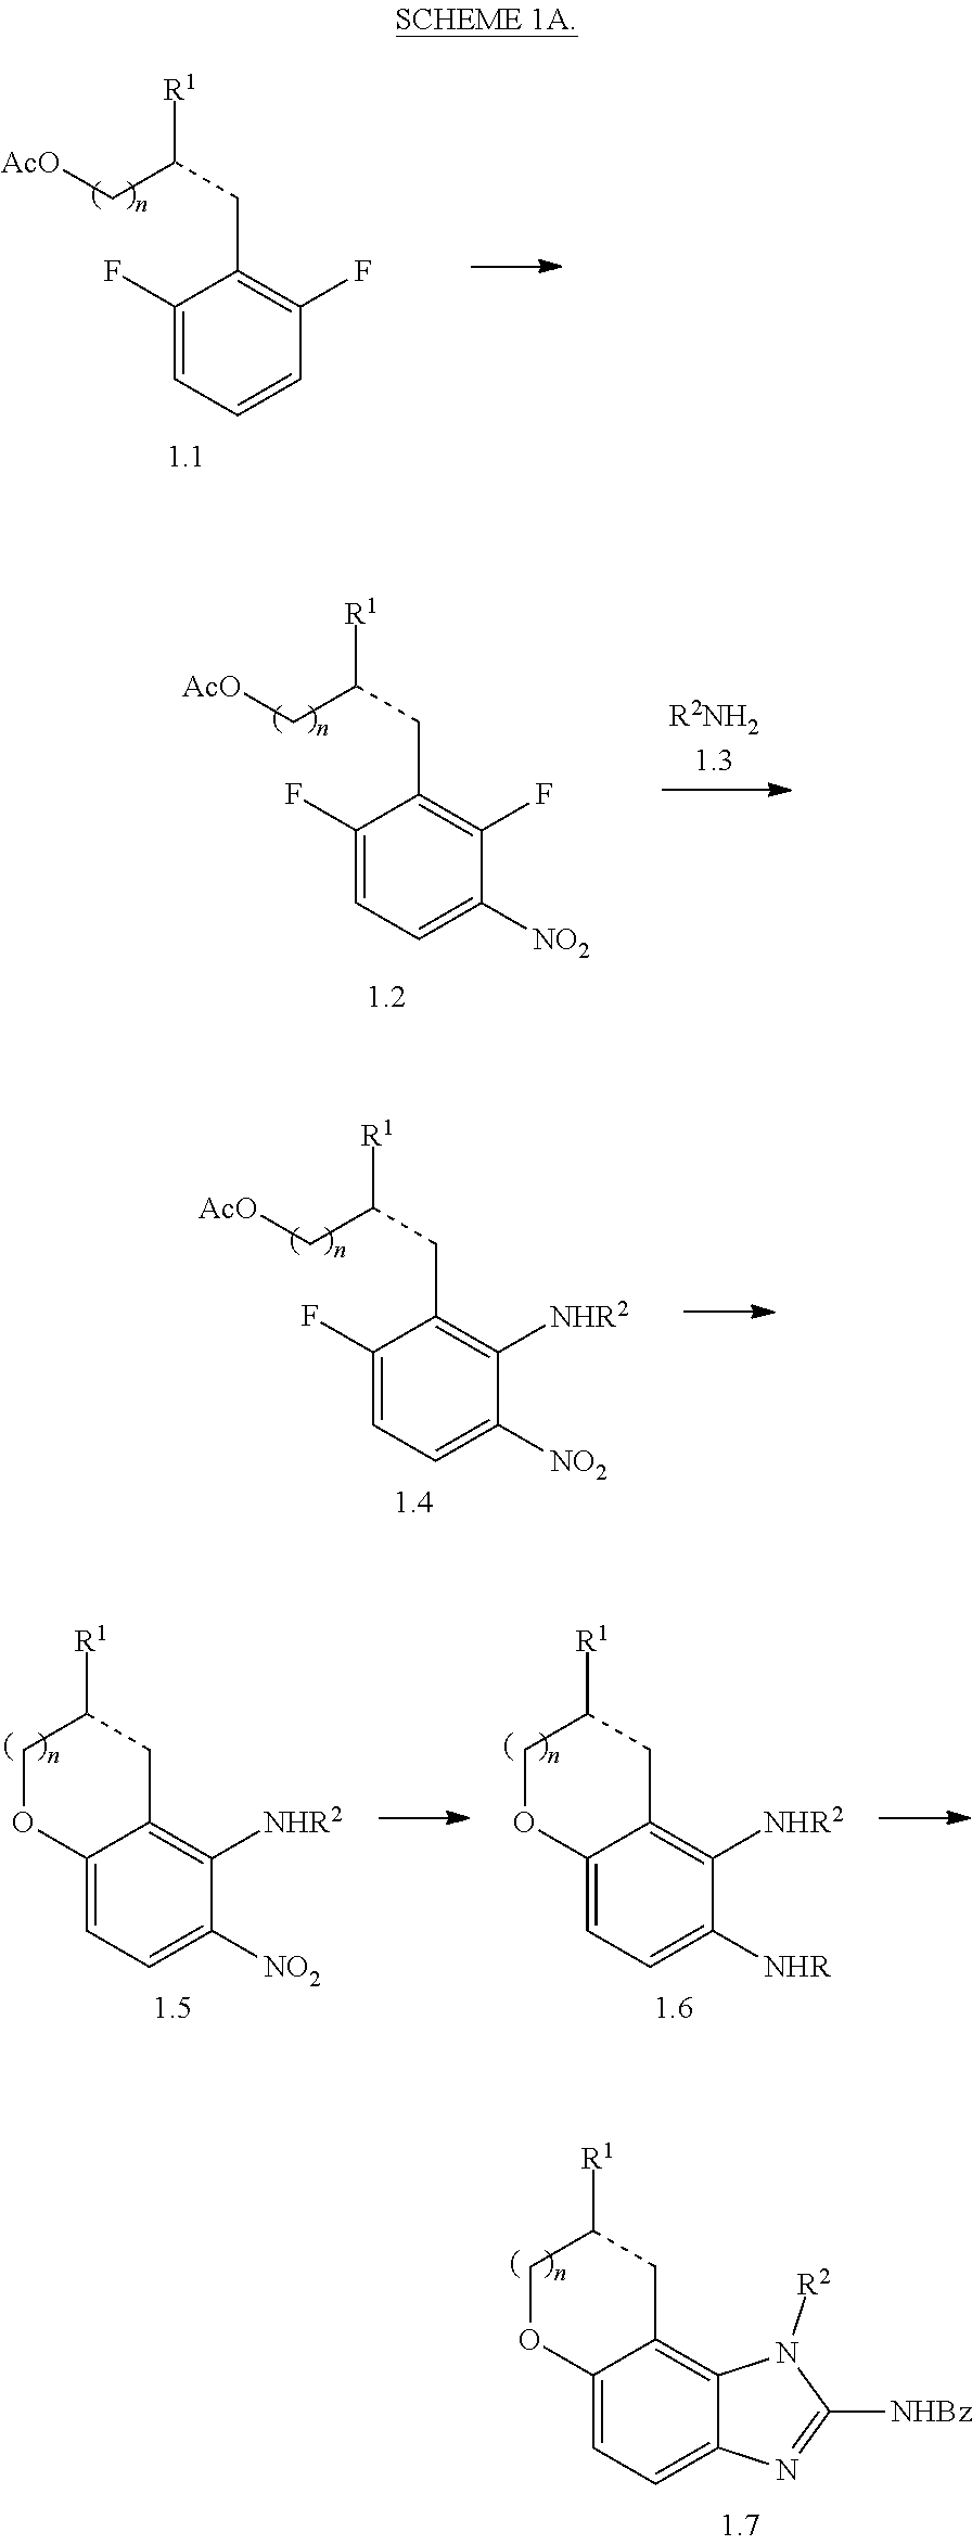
C1(F)=CC=CC(F)=C1CC(C[AcO])[R1].C1(F)=CC=C([NO2])C(F)=C1CC(C[AcO])[R1].C1(F)=CC=C([NO2])C([NHR2])=C1CC(C[AcO])[R1].C12=CC=C([NO2])C([NHR2])=C1CC([R1])CO2.C12=CC=C([NHR])C([NHR2])=C1CC([R1])CO2.C12=CC=C3C(=C1CC([R1])CO2)N([R2])C([NHBz])=N3
